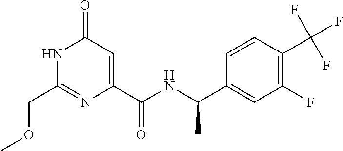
C1(COC)=NC(C(NC(C2=CC(F)=C(C(F)(F)F)C=C2)C)=O)=CC(=O)N1
